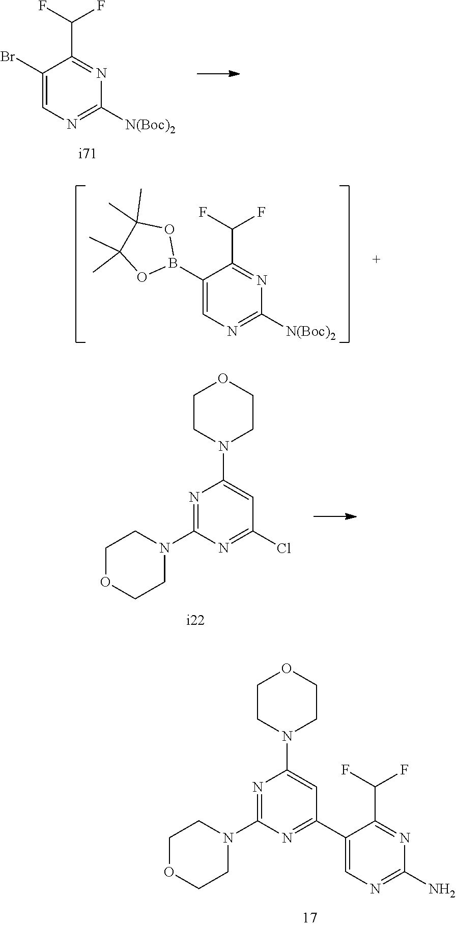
C1(Br)=CN=C([N(Boc)2])N=C1C(F)F.C1(B2OC(C)(C)C(C)(C)O2)=CN=C([N(Boc)2])N=C1C(F)F.N1=C(N2CCOCC2)N=C(Cl)C=C1N1CCOCC1.N1=C(N2CCOCC2)N=C(C2=CN=C(N)N=C2C(F)F)C=C1N1CCOCC1
